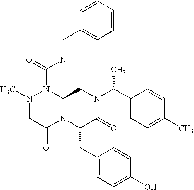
N1(C)CC(=O)N2C(N1C(NCC1=CC=CC=C1)=O)CN(C(C1=CC=C(C)C=C1)C)C(=O)C2CC1=CC=C(O)C=C1
